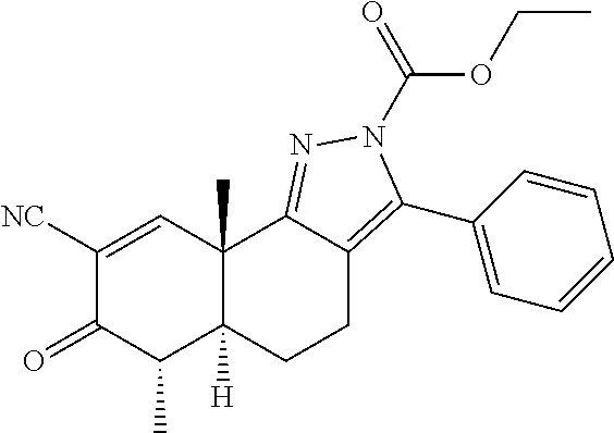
C1([NC])=CC2(C)C([H])(C(C)C1=O)CCC1=C(C3=CC=CC=C3)N(C(OCC)=O)N=C21
